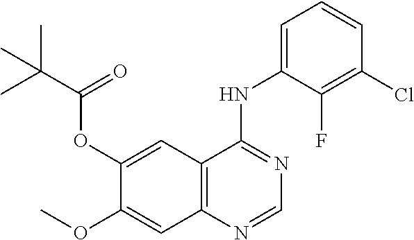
C12=C(C=C(OC(C(C)(C)C)=O)C(OC)=C1)C(NC1=CC=CC(Cl)=C1F)=NC=N2
